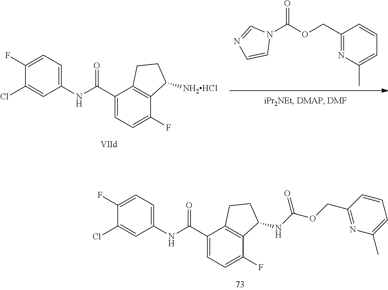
C1(Cl)=CC(NC(C2=CC=C(F)C3=C2CCC3NC(OCC2=NC(C)=CC=C2)=O)=O)=CC=C1F.N1(C(OCC2=NC(C)=CC=C2)=O)C=NC=C1.C1(Cl)=CC(NC(C2=CC=C(F)C3=C2CCC3[NH2HCl])=O)=CC=C1F
